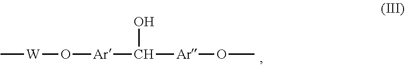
C[W]O[Ar]C(O)[Ar]OC
